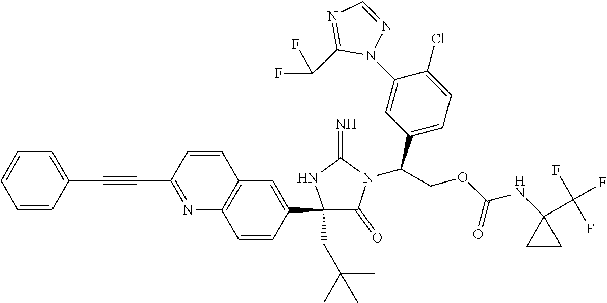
C1(C2=CC3=C(C=C2)N=C(C#CC2=CC=CC=C2)C=C3)(CC(C)(C)C)C(=O)N(C(COC(NC2(C(F)(F)F)CC2)=O)C2=CC=C(Cl)C(N3C(C(F)F)=NC=N3)=C2)C(=N)N1
